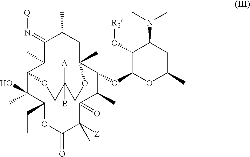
C12C(C)(O)C(CC)OC(=O)C([Z])(C)C(=O)C(C)C(OC3OC(C)CC(N(C)C)C3O[R2])C(C)(CC(C)C(=N[Q])C1C)OCC(B)([A])CO2
